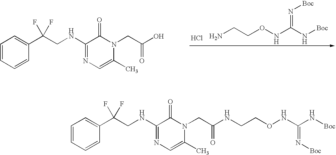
NCCONC(N[Boc])=N[Boc].Cl.C1=CC=CC(C(CNC2=NC=C(C)N(CC(=O)O)C2=O)(F)F)=C1.C1=CC=CC(C(CNC2=NC=C(C)N(CC(=O)NCCONC(N[Boc])=N[Boc])C2=O)(F)F)=C1
